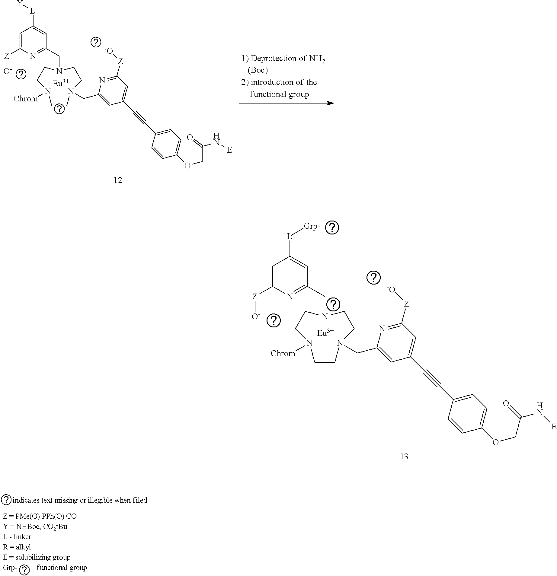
C1=C([Z][O-])N=C(C)C=C1[L][Grp-].N1CCN([Chrom])CCN(CC2=CC(C#CC3=CC=C(OCC(=O)N[E])C=C3)=CC([Z][-O])=N2)CC1.[Eu].[Eu].C1=C([Z][O-])N=C(CN(CCN(C)[Chrom])CCN(C)CC2=CC(C#CC3=CC=C(OCC(N[E])=O)C=C3)=CC([Z][-O])=N2)C=C1[L][Y]
